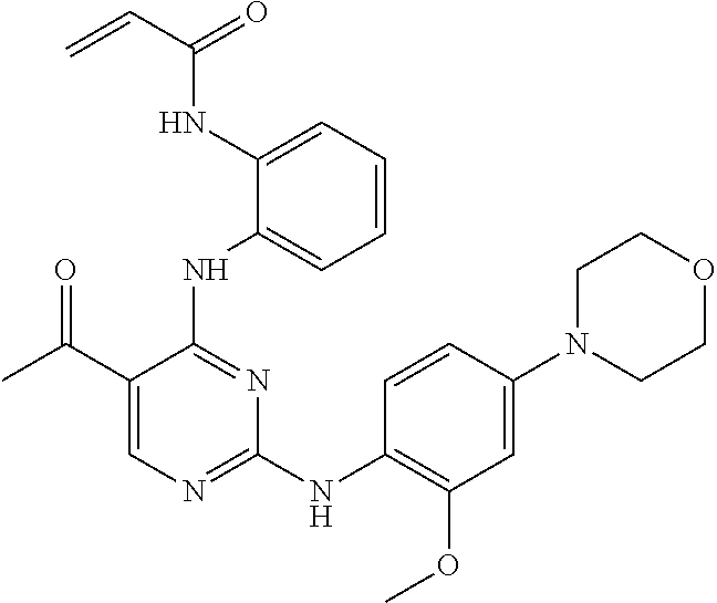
C1(NC(C=C)=O)=CC=CC=C1NC1=NC(NC2=C(OC)C=C(N3CCOCC3)C=C2)=NC=C1C(=O)C
